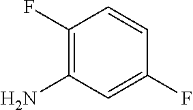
C1(F)=C(N)C=C(F)C=C1
